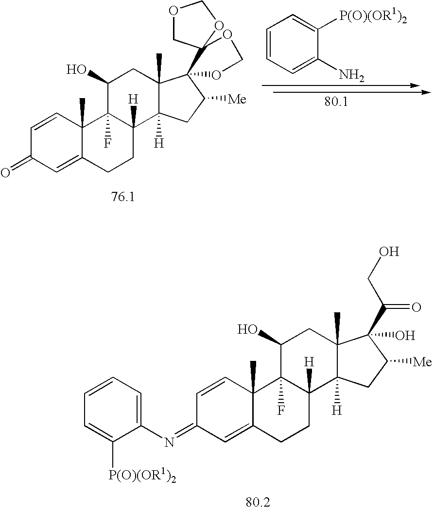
C1=CC2(C)C(=CC1=O)CCC1([H])C2(F)C(O)CC2(C)C1([H])CC([Me])C21OCOC12COCO2.C1=CC=C(N)C([P(O)(OR1)2])=C1.C1=CC2(C)C(=CC1=NC1=CC=CC=C1[P(O)(OR1)2])CCC1([H])C2(F)C(O)CC2(C)C1([H])CC([Me])C2(O)C(CO)=O
